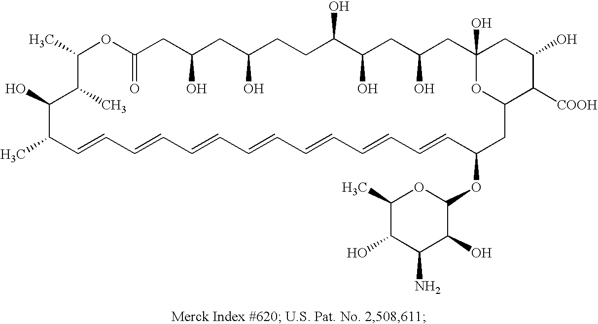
C1(C)OC(=O)CC(O)CC(O)CCC(O)C(O)CC(O)CC2(O)CC(O)C([COOH])C(CC(OC3OC(C)C(O)C(N)C3O)C=CC=CC=CC=CC=CC=CC=CC(C)C(O)C1C)O2
